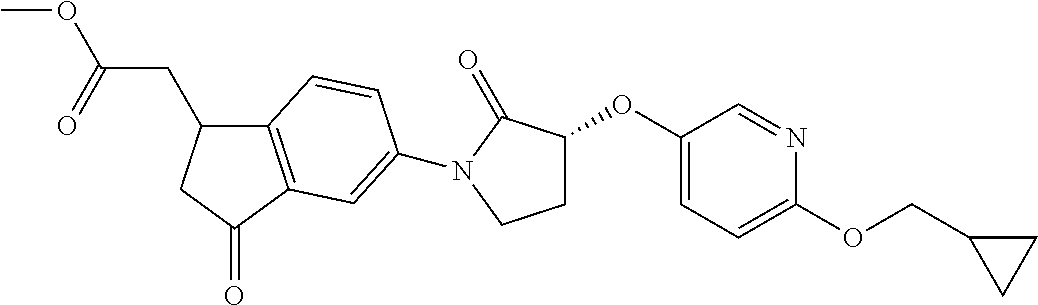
C12=C(C(=O)CC1CC(OC)=O)C=C(N1C(=O)C(OC3=CC=C(OCC4CC4)N=C3)CC1)C=C2
